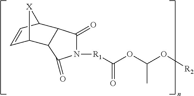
[R1](C(OC(O[R2])C)=O)N1C(=O)C2C(C1=O)C1C=CC2[X]1
